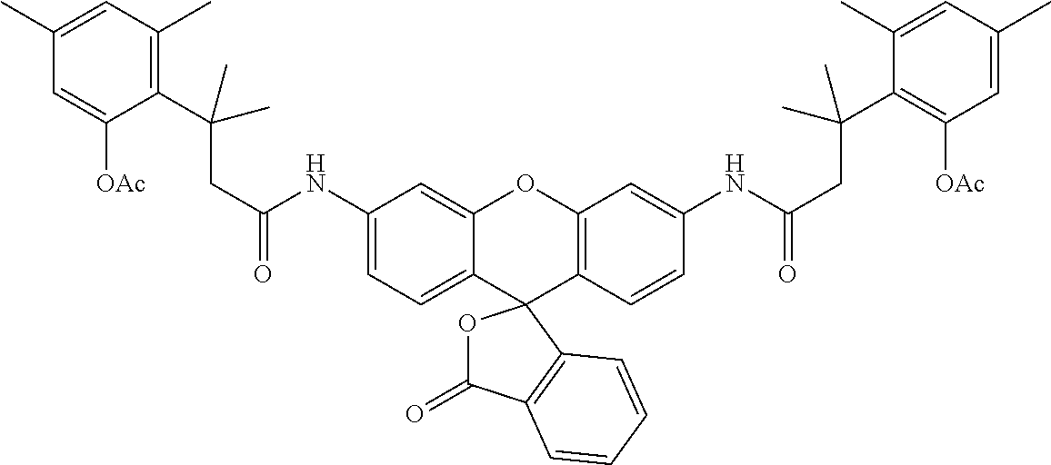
C1(NC(CC(C2=C(C)C=C(C)C=C2[OAc])(C)C)=O)=CC=C2C(=C1)OC1=C(C=CC(NC(CC(C3=C([OAc])C=C(C)C=C3C)(C)C)=O)=C1)C21OC(=O)C2=C1C=CC=C2
